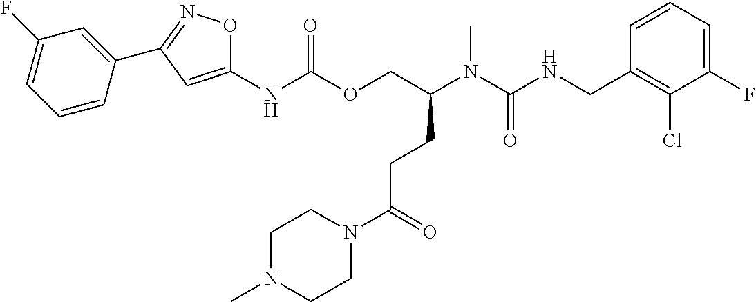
C1=CC(CNC(N(C)C(COC(NC2=CC(C3=CC(F)=CC=C3)=NO2)=O)CCC(N2CCN(C)CC2)=O)=O)=C(Cl)C(F)=C1
